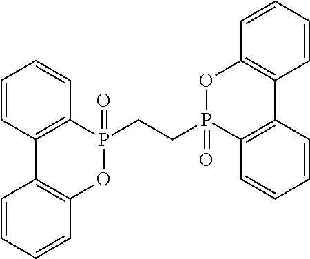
C1=CC2=C(C=C1)P(CCP1(=O)C3=C(C4=C(O1)C=CC=C4)C=CC=C3)(=O)OC1=C2C=CC=C1
